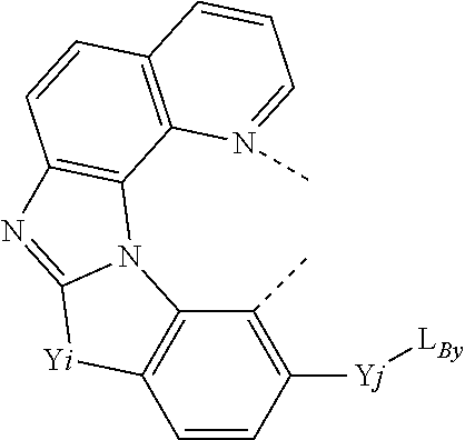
C1=CC([Yj][LBy])=C(C)C2=C1[Yi]C1=NC3=C(N21)C1=C(C=C3)C=CC=N1C
